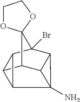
C12C3C4C5C(Br)(C1C2C45N)C31OCCO1
